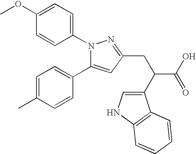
C1=C(OC)C=CC(N2C(C3=CC=C(C)C=C3)=CC(CC(C(O)=O)C3=CNC4=C3C=CC=C4)=N2)=C1
